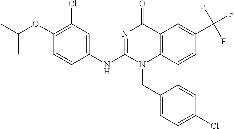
C1(OC(C)C)=C(Cl)C=C(NC2=NC(=O)C3=C(N2CC2=CC=C(Cl)C=C2)C=CC(C(F)(F)F)=C3)C=C1
